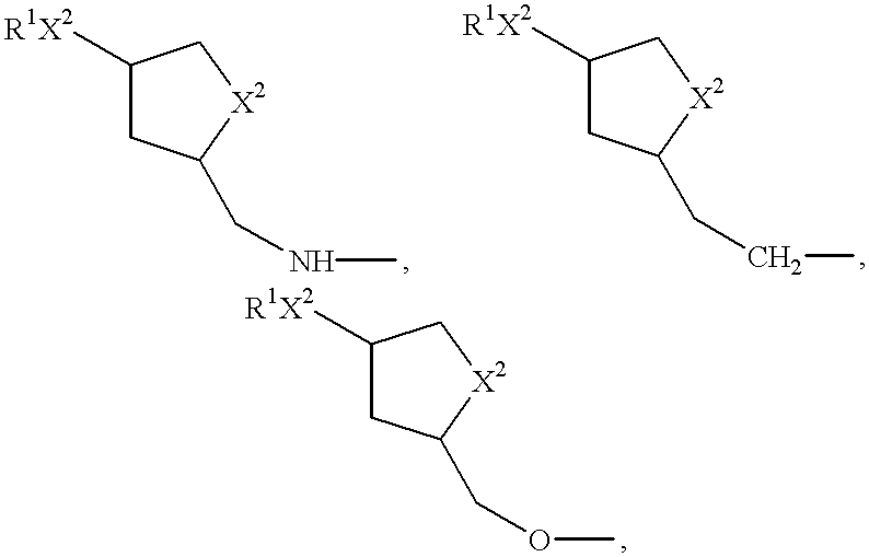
C1([R1X2])CC(CNC)[X2]C1.C1([R1X2])CC(CCC)[X2]C1.C1([R1X2])CC(COC)[X2]C1
